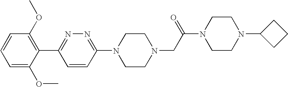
C1=C(OC)C(C2=NN=C(N3CCN(CC(N4CCN(C5CCC5)CC4)=O)CC3)C=C2)=C(OC)C=C1
